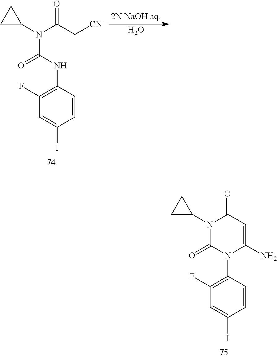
C1(N2C(=O)C=C(N)N(C3=C(F)C=C(I)C=C3)C2=O)CC1.C1(N(C(C[CN])=O)C(NC2=C(F)C=C(I)C=C2)=O)CC1.O
